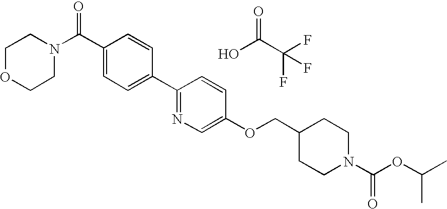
C(C1=CC=C(C2=NC=C(OCC3CCN(C(=O)OC(C)C)CC3)C=C2)C=C1)(N1CCOCC1)=O.OC(C(F)(F)F)=O
